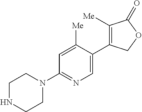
C1NCCN(C2=NC=C(C3=C([Me])C(=O)OC3)C([Me])=C2)C1
